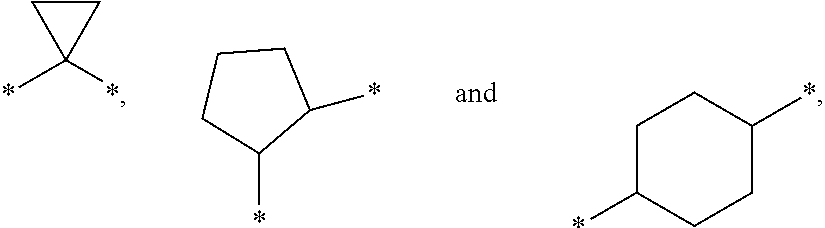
C1CC1(*)*.C1(*)C(*)CCC1.C1C(*)CCC(*)C1
